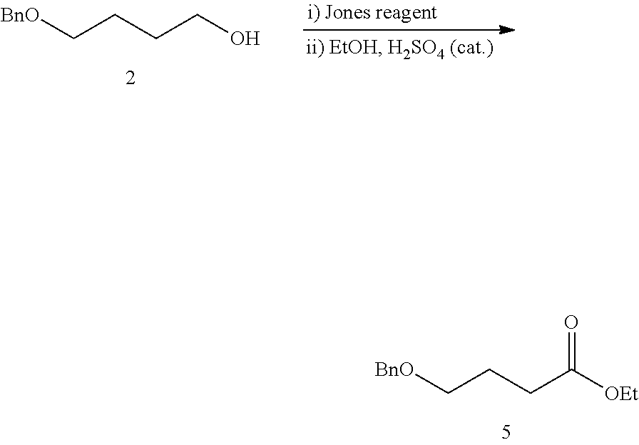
[BnO]CCCCO.C(CCC([OEt])=O)[BnO]
